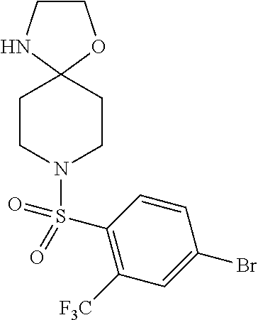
C1CNC2(O1)CCN(S(=O)(=O)C1=C([F3C])C=C(Br)C=C1)CC2
